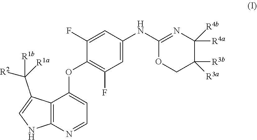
C12=C(N=CC=C1OC1=C(F)C=C(NC3=NC([R4a])([R4b])C([R3b])([R3a])CO3)C=C1F)NC=C2C([R2])([R1a])[R1b]
